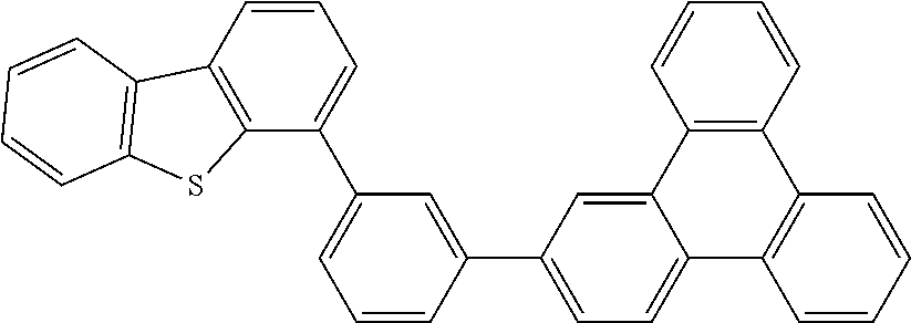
C1=C(C2=CC=C3C4=C(C5=C(C=CC=C5)C3=C2)C=CC=C4)C=CC=C1C1=CC=CC2=C1SC1=C2C=CC=C1
